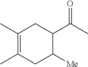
C1(C)=C(C)CC([Me])C(C(C)=O)C1
